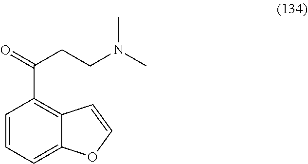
C1=CC=C2C(=C1C(=O)CCN(C)C)C=CO2
